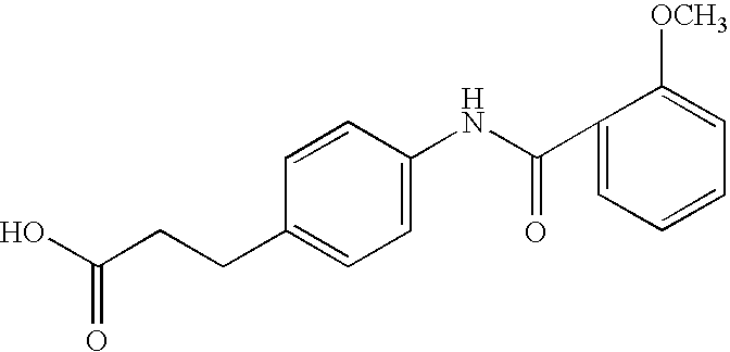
C1(C(NC2=CC=C(CCC(O)=O)C=C2)=O)=CC=CC=C1[OCH3]
